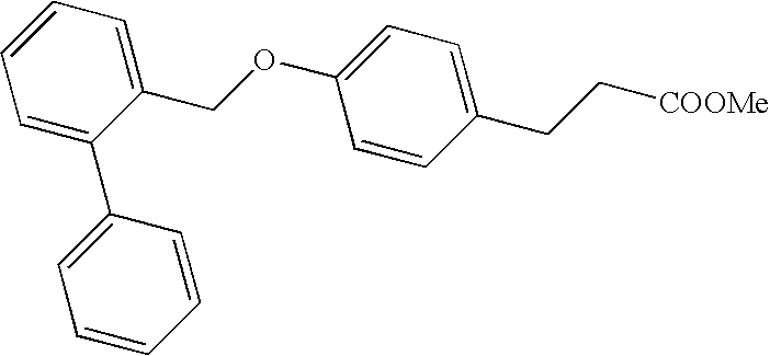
C1(CC[COOMe])=CC=C(OCC2=CC=CC=C2C2=CC=CC=C2)C=C1
